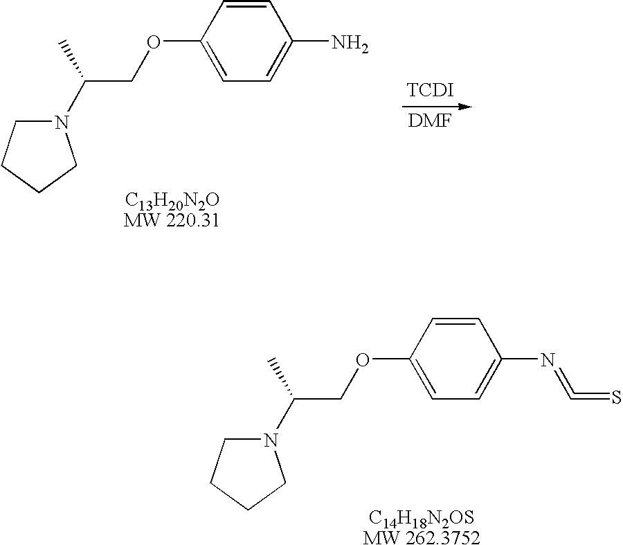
C1N(C(COC2=CC=C(N=C=S)C=C2)C)CCC1.C1N(C(COC2=CC=C(N)C=C2)C)CCC1.[DMF].[TCDI]
